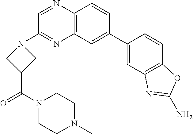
C12=C(C=C(C3=CC4=C(C=C3)OC(N)=N4)C=C1)N=C(N1CC(C(N3CCN(C)CC3)=O)C1)C=N2
